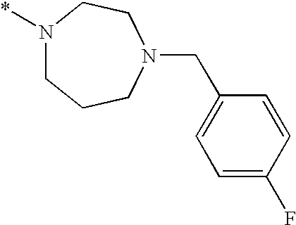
N1(*)CCCN(CC2=CC=C(F)C=C2)CC1
